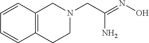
NC(=NO)CN1CCC2=C(C1)C=CC=C2
